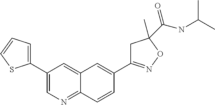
C1(C2=CC=CS2)=CN=C2C(=C1)C=C(C1=NOC(C(NC(C)C)=O)(C)C1)C=C2
